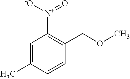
C1=C(C)C=CC(COC)=C1[N+]([-O])=O
